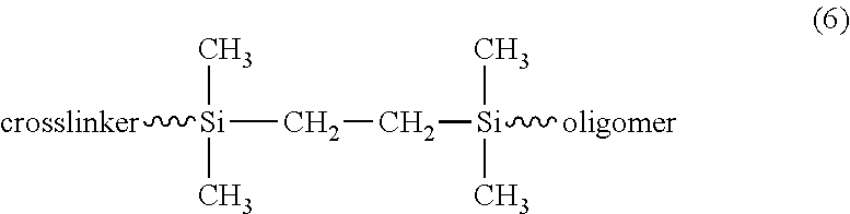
[crosslinker][Si](CC[Si](C)(C)[oligomer])(C)C
